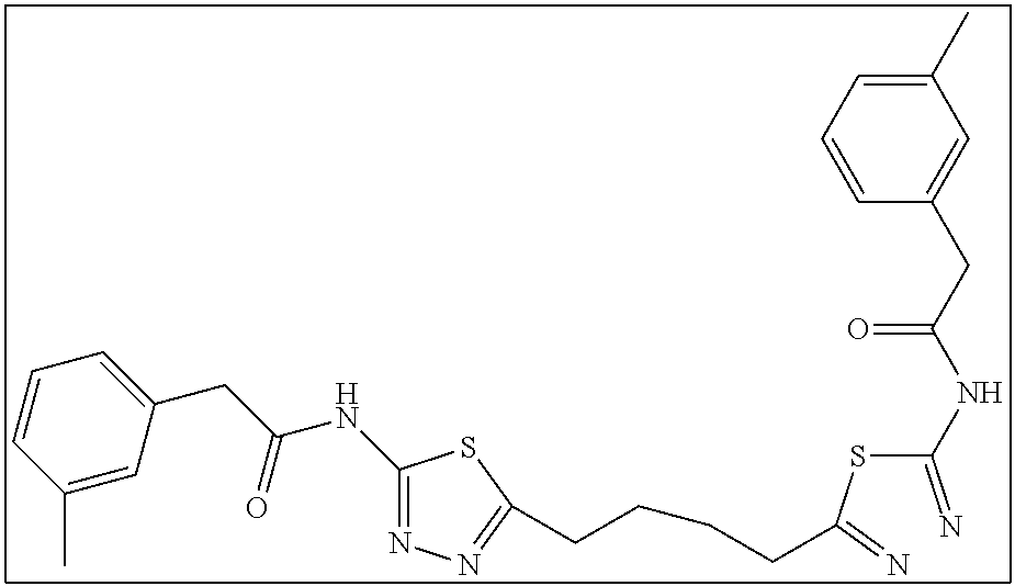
C1(NC(CC2=CC=CC(C)=C2)=O)=NN=C(CCCCC(SC(=N)NC(CC2=CC(C)=CC=C2)=O)=N)S1
